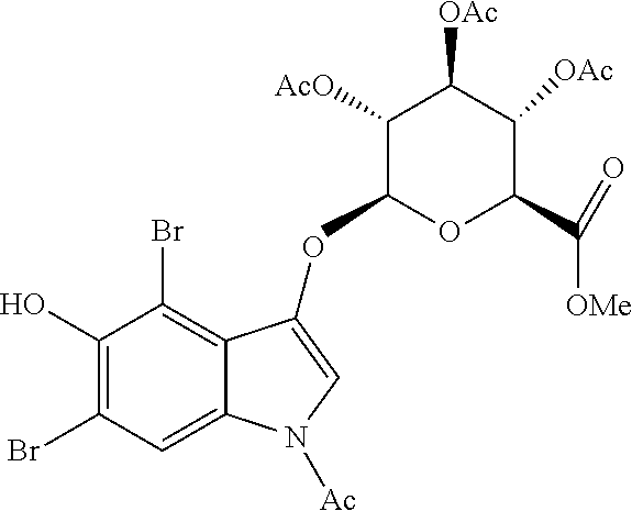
C1(O)=C(Br)C=C2C(=C1Br)C(O)=CN2[Ac].C1([AcO])C(C)OC(C(=O)[OMe])C([OAc])C1[OAc]
